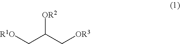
[OR2]C(C[OR3])C[R1O]
